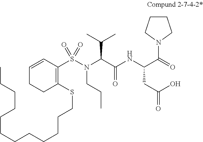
C1=CC(S(N(CCC)C(C(=O)NC(CC(O)=O)C(=O)N2CCCC2)C(C)C)(=O)=O)=C(SCCCCCCCCCCCC)CC1
